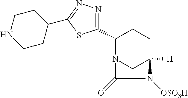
N12CC([H])(CCC1C1=NN=C(C3CCNCC3)S1)N([OSO3H])C2=O
